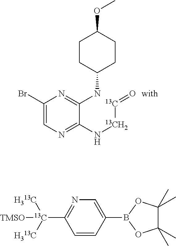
C1(Br)=CN=C(N[13CH2][13C]=O)C(NC2CCC(OC)CC2)=N1.C1=CC(B2OC(C)(C)C(C)(C)O2)=CN=C1[13C]([H313C])([H313C])[TMSO]
